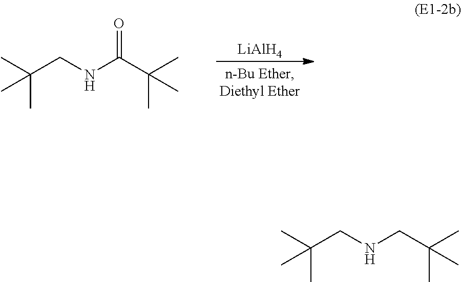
[LiAlH4].C(C)(C)(CNC(C(C)(C)C)=O)C.C(C)(C)(CNCC(C)(C)C)C
